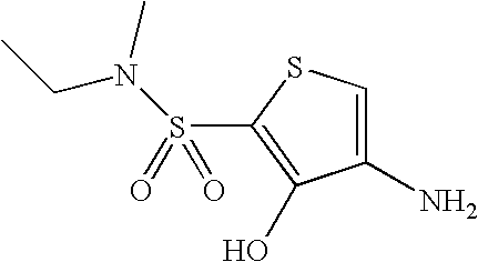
S(=O)(C1=C(O)C(N)=CS1)(=O)N(C)CC
